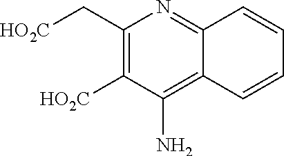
C1(C[HO2C])=C([HO2C])C(N)=C2C(=N1)C=CC=C2
